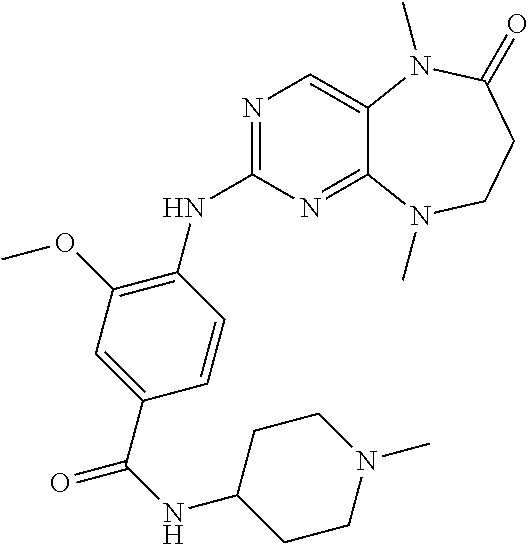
N1=C(NC2=C(OC)C=C(C(=O)NC3CCN(C)CC3)C=C2)N=C2C(=C1)N(C)C(=O)CCN2C
